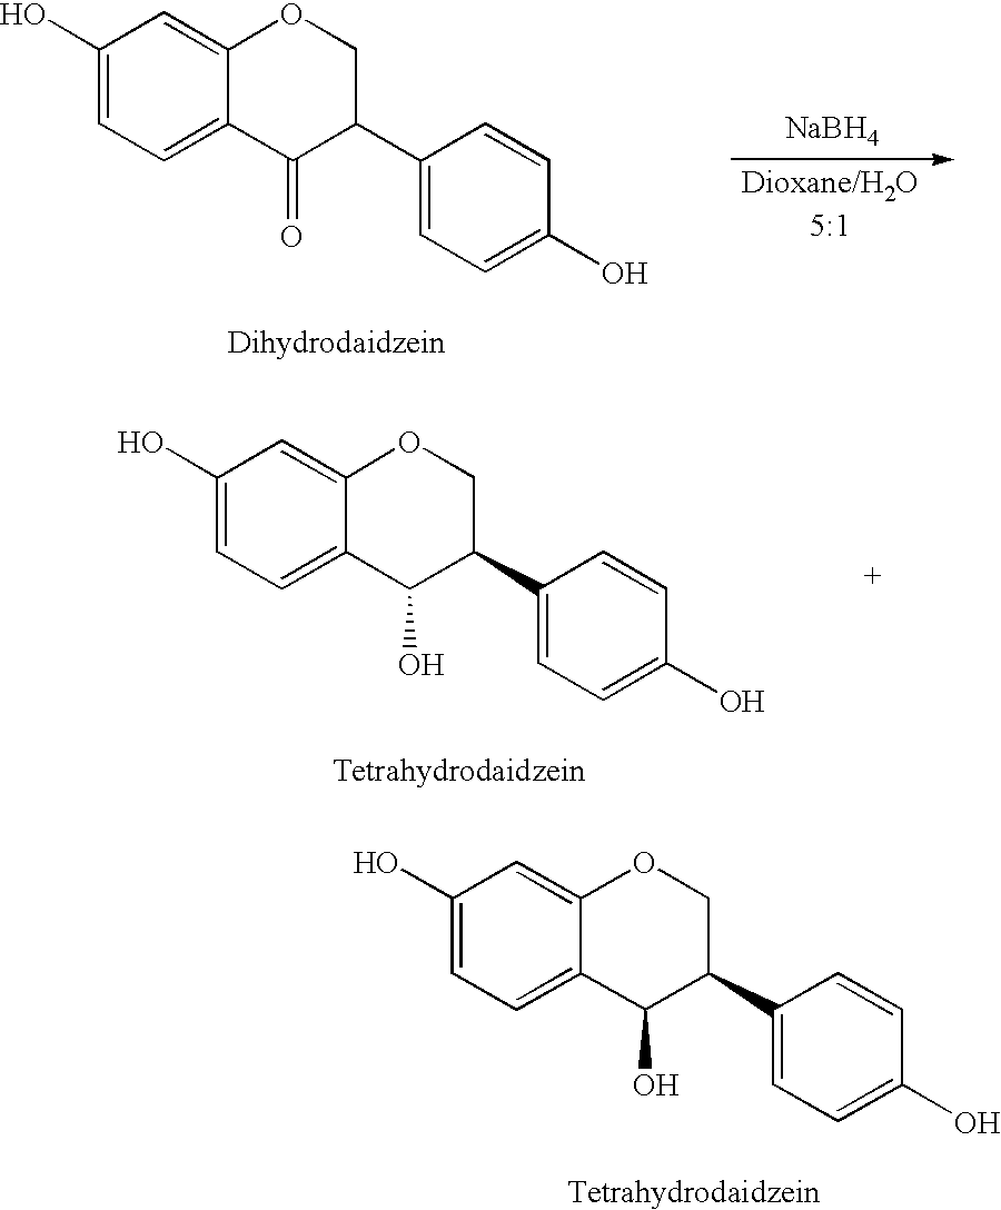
C1(O)=CC=C2C(=C1)OCC(C1=CC=C(O)C=C1)C2=O.[Dioxane/H2O5:1].[NaBH4].C1(O)=CC=C2C(=C1)OCC(C1=CC=C(O)C=C1)C2O.C1(O)=CC=C2C(=C1)OCC(C1=CC=C(O)C=C1)C2O
